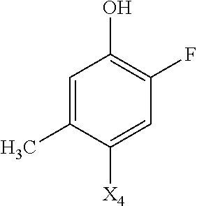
C1=C(C)C([X4])=CC(F)=C1O
